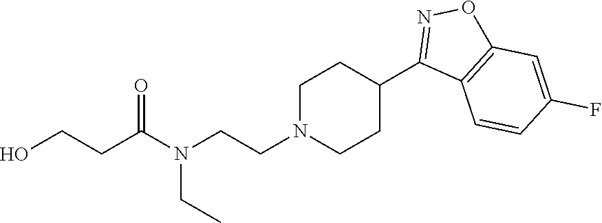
C1CN(CCN(CC)C(CCO)=O)CCC1C1=NOC2=C1C=CC(F)=C2
